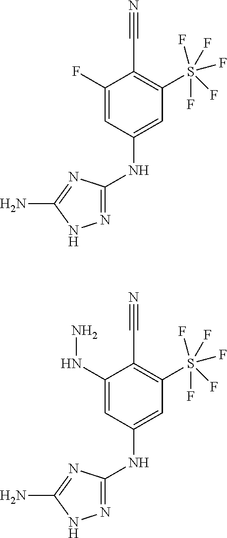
N(C1=CC(S(F)(F)(F)(F)F)=C(C#N)C(F)=C1)C1=NNC(N)=N1.N(C1=CC(S(F)(F)(F)(F)F)=C(C#N)C(NN)=C1)C1=NNC(N)=N1
